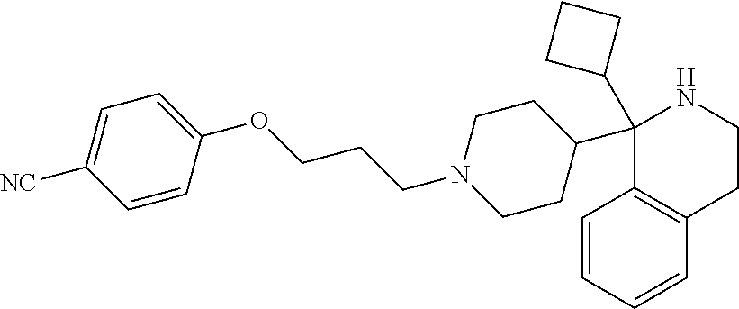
C1=CC=CC2=C1C(C1CCN(CCCOC3=CC=C([NC])C=C3)CC1)(C1CCC1)NCC2
